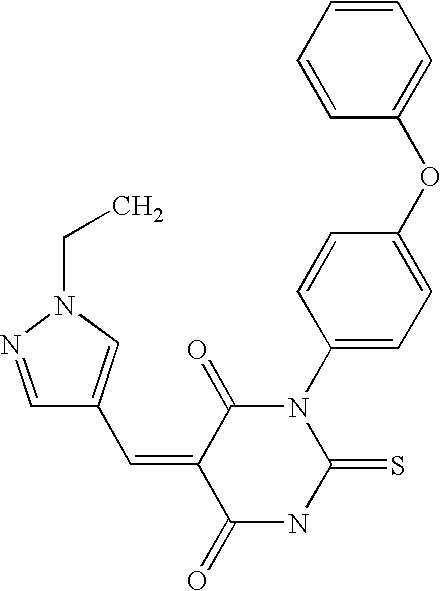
C1=CC=CC(OC2=CC=C(N3C(=O)C(=CC4=CN(CC)N=C4)C(=O)NC3=S)C=C2)=C1
